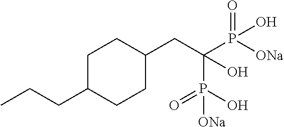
C1(CC(P([ONa])(=O)O)(P(O)(=O)[ONa])O)CCC(CCC)CC1
